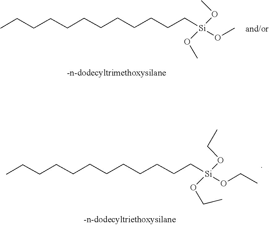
CO[Si](CCCCCCCCCCCC)(OC)OC.O(CC)[Si](CCCCCCCCCCCC)(OCC)OCC
